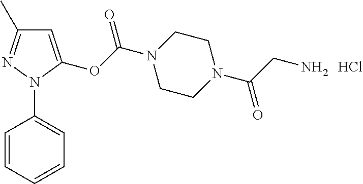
C1=C(OC(N2CCN(C(CN)=O)CC2)=O)N(C2=CC=CC=C2)N=C1C.Cl
